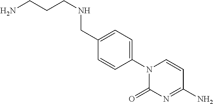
N1(C2=CC=C(CNCCCN)C=C2)C(=O)N=C(N)C=C1
